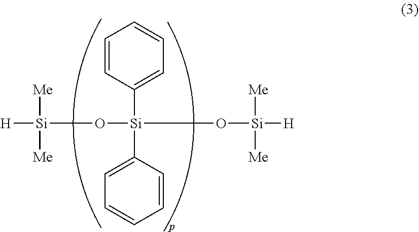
[H][Si](O[Si](O[Si]([H])([Me])[Me])(C1=CC=CC=C1)C1=CC=CC=C1)([Me])[Me]
